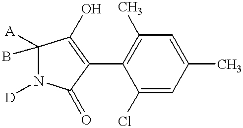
C1(C2=C(C)C=C(C)C=C2Cl)=C(O)C([A])(B)N([D])C1=O
